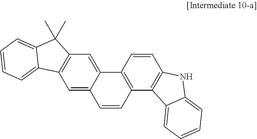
C1=CC2=C(C3=CC4=C(C=C13)C1=CC=CC=C1C4(C)C)C=CC1=C2C2=CC=CC=C2N1
